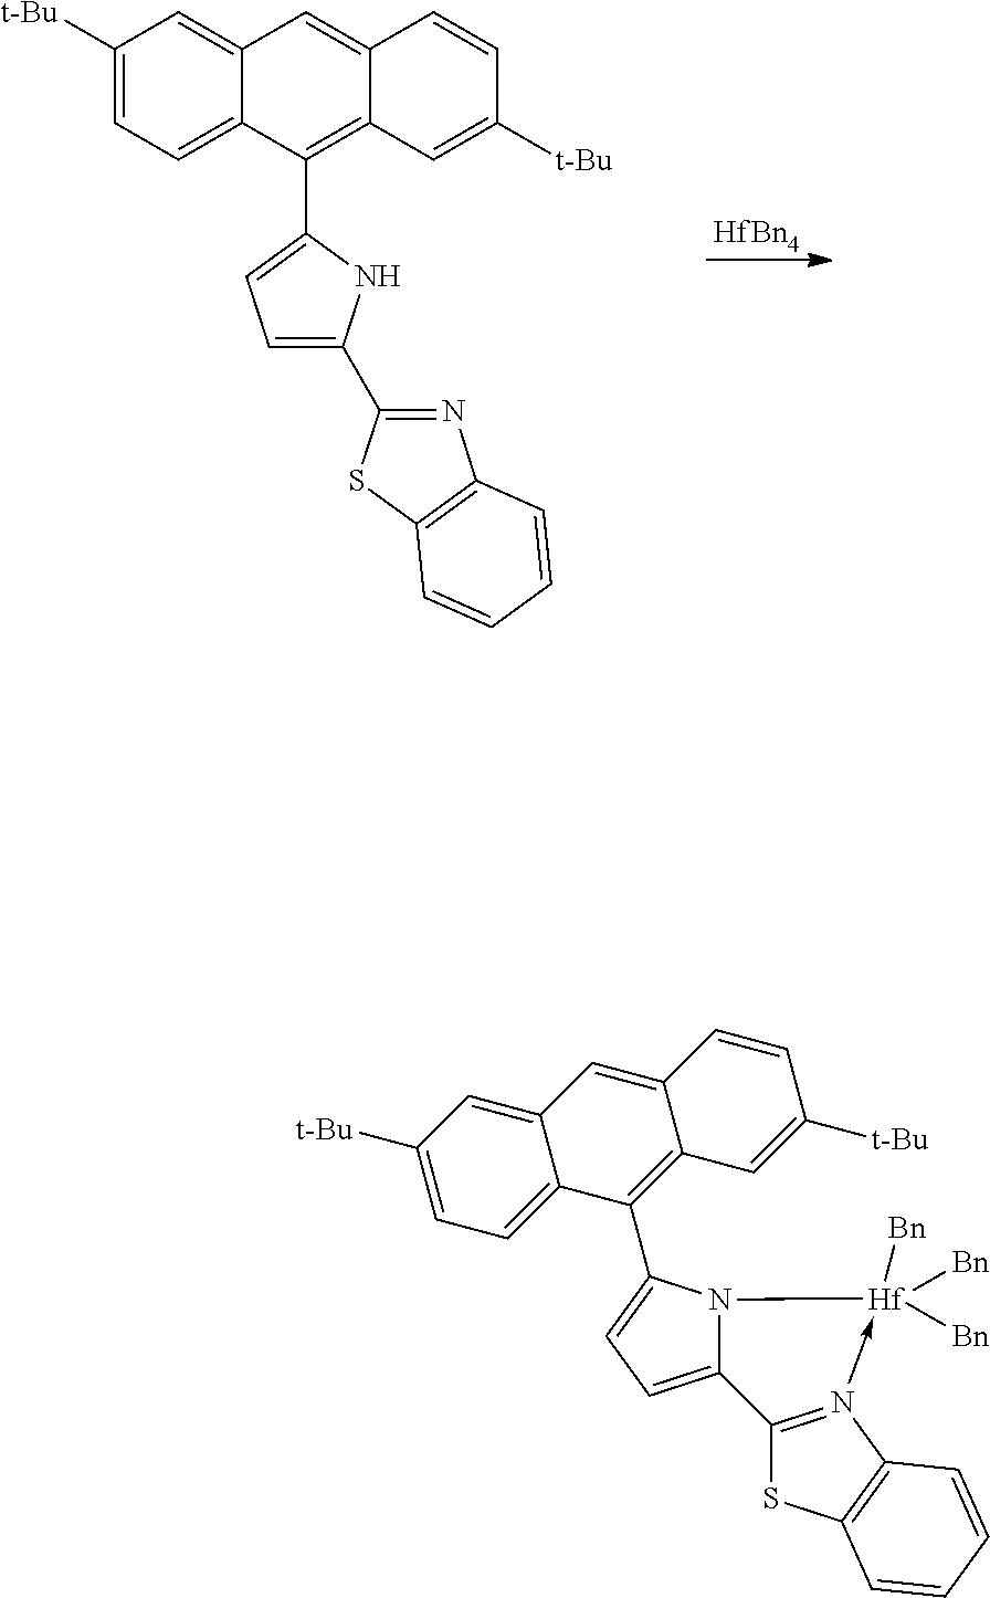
[HfBn4].C1([t-Bu])=CC=C2C(=C1)C=C1C(=C2C2=CC=C(C3=NC4=C(S3)C=CC=C4)N2)C=C([t-Bu])C=C1.C1([t-Bu])=CC=C2C(=C1)C=C1C(=C2C2=CC=C3N2[Hf]([Bn])([Bn])([Bn])-N2=C3SC3=C2C=CC=C3)C=C([t-Bu])C=C1
